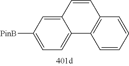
C1=C2C(=CC=C1[PinB])C1=C(C=CC=C1)C=C2
